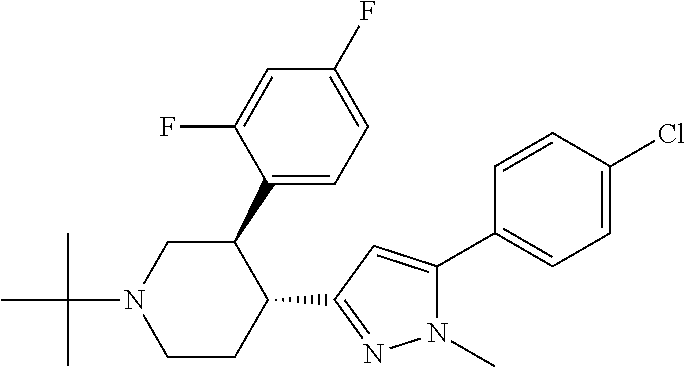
N1(C)C(C2=CC=C(Cl)C=C2)=CC(C2C(C3=CC=C(F)C=C3F)CN(C(C)(C)C)CC2)=N1
